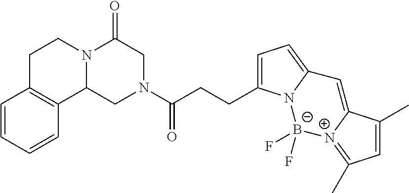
C1=CC=CC2=C1CCN1C2CN(C(CCC2=CC=C3N2[B-](F)(F)[N+]2=C(C)C=C(C)C2=C3)=O)CC1=O
